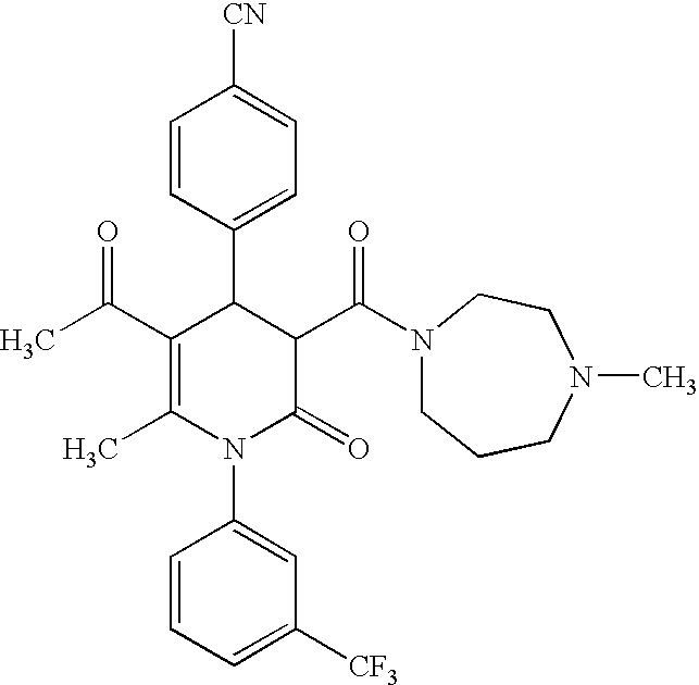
C1=CC(C2C(C(C)=O)=C(C)N(C3=CC([CF3])=CC=C3)C(=O)C2C(N2CCCN(C)CC2)=O)=CC=C1[CN]
